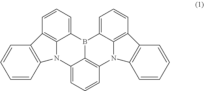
C12=C3C=CC=C1B1C4=C(N5C6=C(C=CC=C16)C1=C5C=CC=C1)C=CC=C4N2C1=C3C=CC=C1
